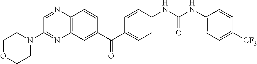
C12=C(C=C(C(C3=CC=C(NC(NC4=CC=C([CF3])C=C4)=O)C=C3)=O)C=C1)N=C(N1CCOCC1)C=N2
